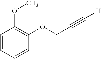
C1=CC=CC(OCC#C[H])=C1OC
